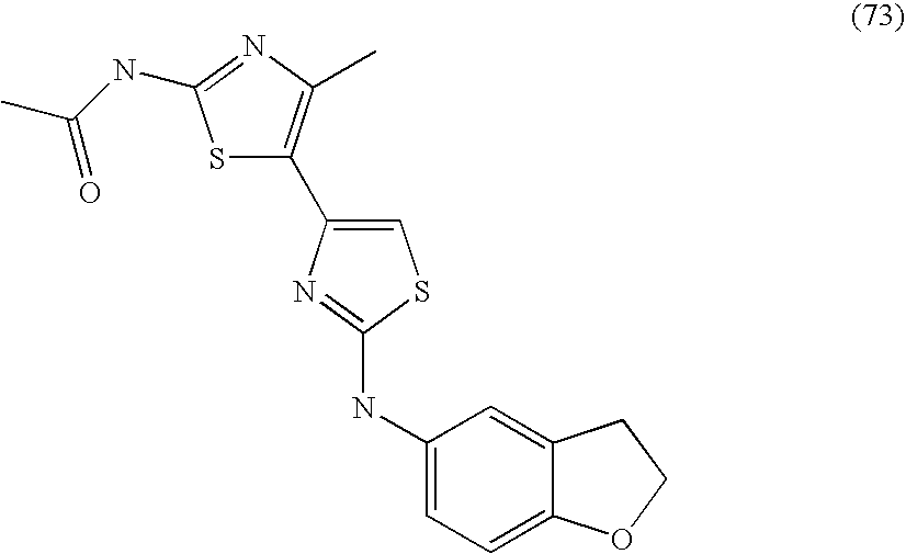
S1C(C2=CSC(NC3=CC=C4C(=C3)CCO4)=N2)=C(C)N=C1NC(C)=O
